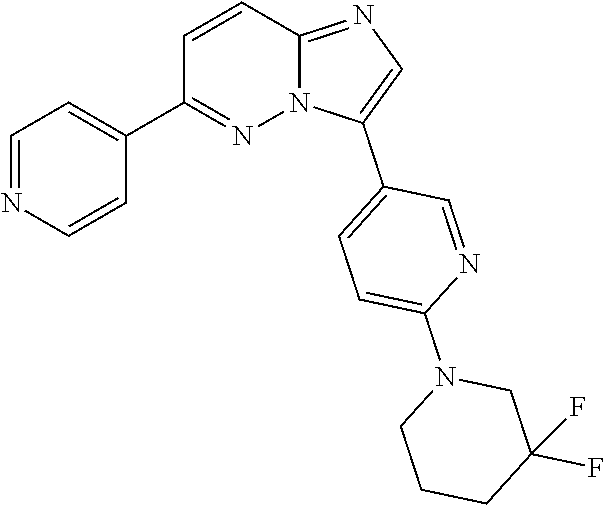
C1=C(C2=CC=C(N3CCCC(F)(F)C3)N=C2)N2C(=N1)C=CC(C1=CC=NC=C1)=N2
